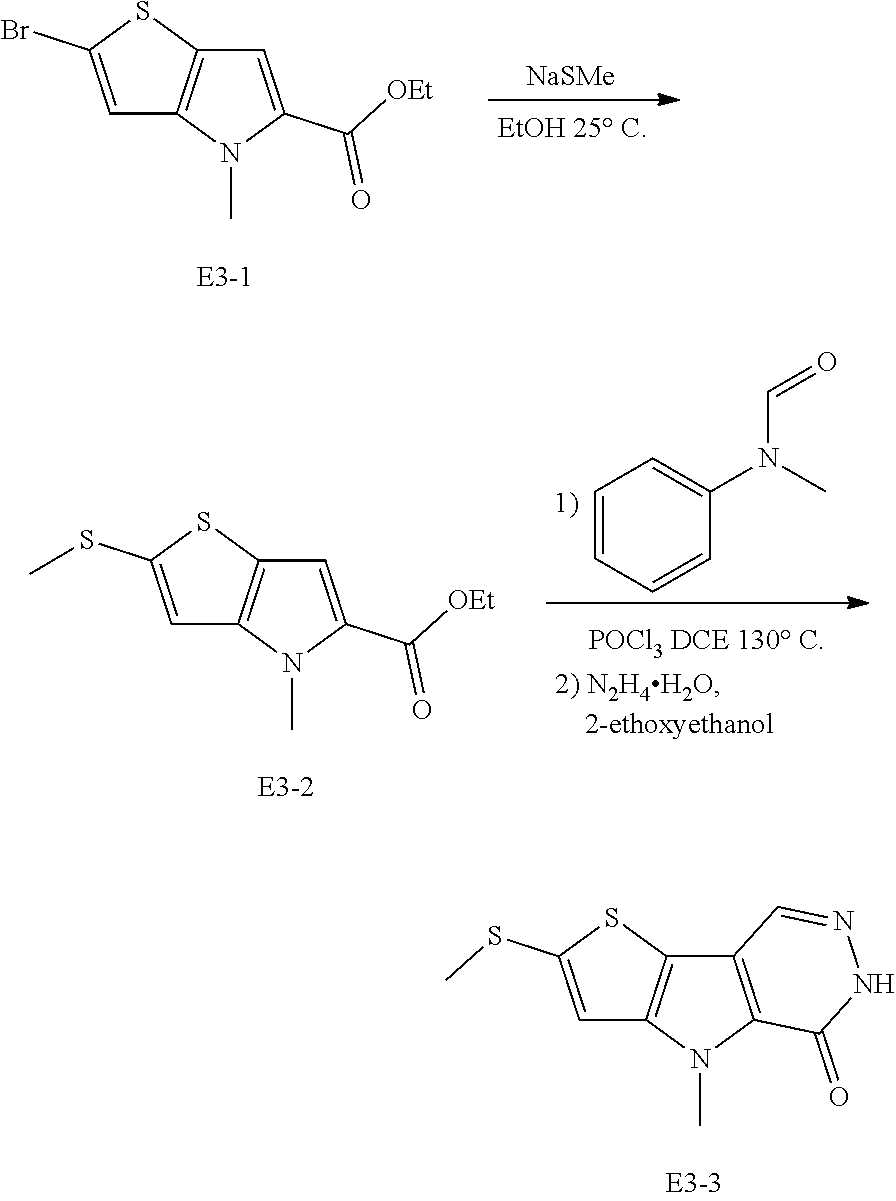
[NaSMe].C1=C(Br)SC2=C1N(C)C(C([OEt])=O)=C2.C1=CC=CC(N(C)C=O)=C1.C1=C(SC)SC2=C1N(C)C(C([OEt])=O)=C2.C1=C(SC)SC2=C1N(C)C1=C2C=NNC1=O
